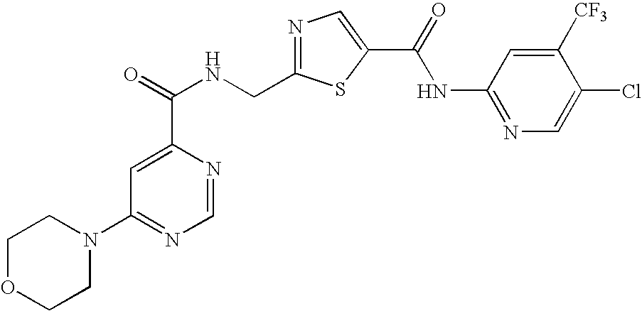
C1=NC(C(=O)NCC2=NC=C(C(NC3=NC=C(Cl)C([CF3])=C3)=O)S2)=CC(N2CCOCC2)=N1
